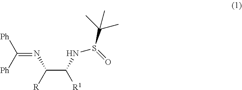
C(C(NS(C(C)(C)C)=O)[R1])([R])N=C([Ph])[Ph]
